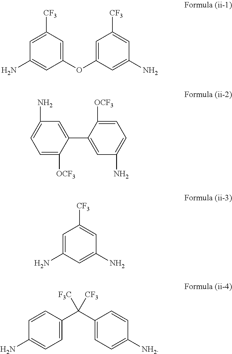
C1=C([CF3])C=C(OC2=CC([CF3])=CC(N)=C2)C=C1N.C1(C2=CC(N)=CC=C2[OCF3])=CC(N)=CC=C1[OCF3].C1=C(N)C=C(N)C=C1[CF3].C1=CC(C(C2=CC=C([NH2])C=C2)([F3C])[CF3])=CC=C1N
